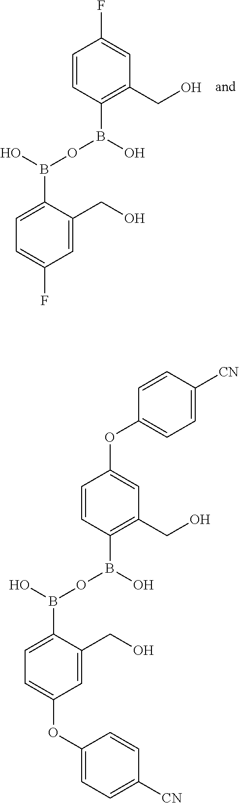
C1=CC(B(OB(O)C2=CC=C(F)C=C2CO)O)=C(CO)C=C1F.C1=CC(B(OB(O)C2=CC=C(OC3=CC=C([CN])C=C3)C=C2CO)O)=C(CO)C=C1OC1=CC=C([CN])C=C1
